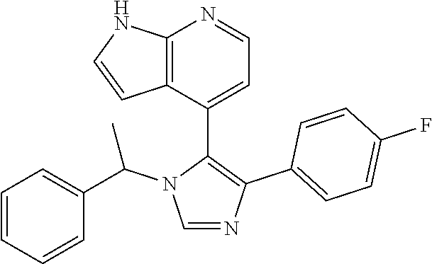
C1=NC(C2=CC=C(F)C=C2)=C(C2=CC=NC3=C2C=CN3)N1C(C1=CC=CC=C1)C
